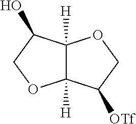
C12([H])C([H])(C([OTf])CO1)OCC2O
